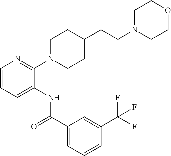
C1=CC=C(NC(C2=CC=CC(C(F)(F)F)=C2)=O)C(N2CCC(CCN3CCOCC3)CC2)=N1
